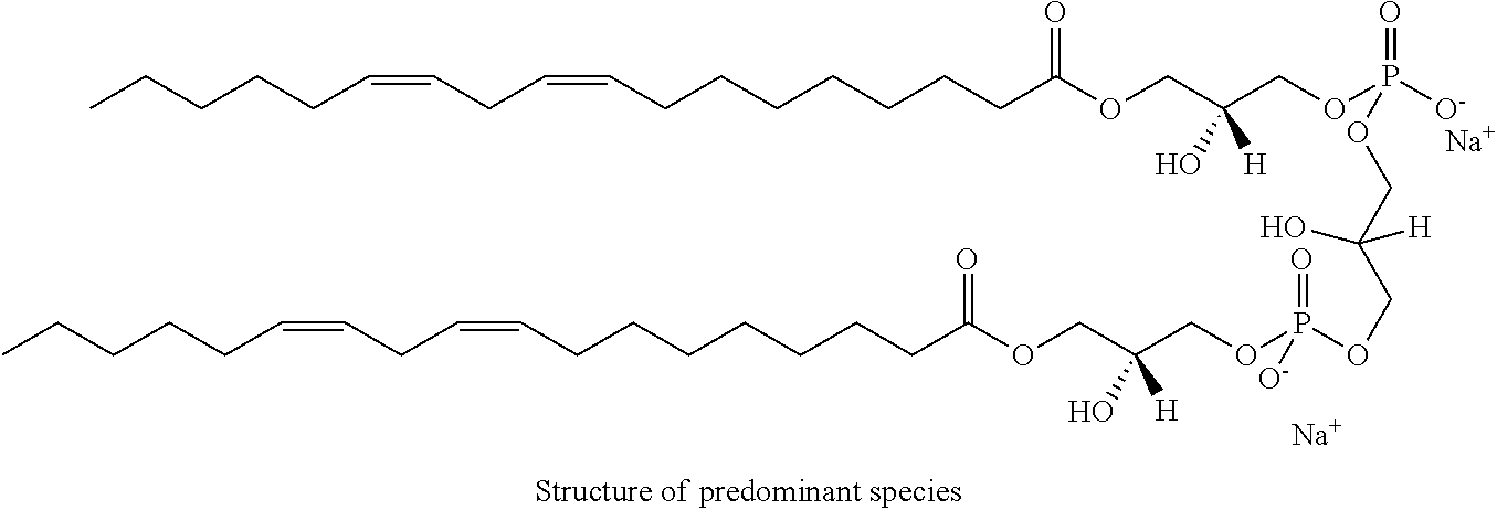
CCCCCC=CCC=CCCCCCCCC(OCC(COP([O-])(=O)OCC(COP(=O)(OCC(COC(CCCCCCCC=CCC=CCCCCC)=O)(O)[H])[O-])(O)[H])(O)[H])=O.[Na].[Na]
